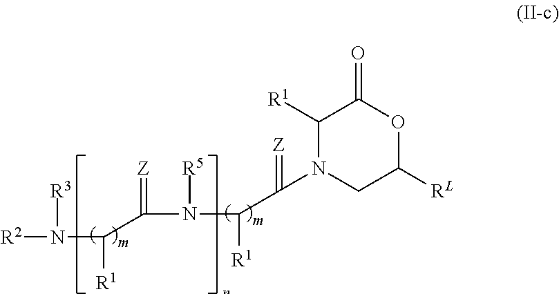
[R2]N(C([R1])C(N([R5])C(C(=[Z])N1CC([RL])OC(=O)C1[R1])[R1])=[Z])[R3]
